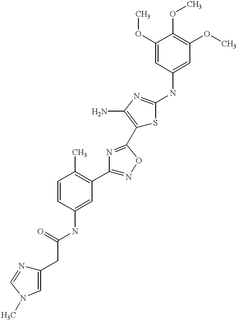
C(C(=O)NC1=CC(C2=NOC(C3=C(N)N=C(NC4=CC(OC)=C(OC)C(OC)=C4)S3)=N2)=C(C)C=C1)C1=CN(C)C=N1
